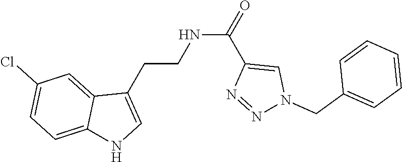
N(C(=O)C1=CN(CC2=CC=CC=C2)N=N1)CCC1=CNC2=CC=C(Cl)C=C12
